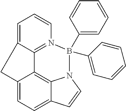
C12=CC=C3C4=C1C1=N(B(C5=CC=CC=C5)(C5=CC=CC=C5)N4C=C3)C=CC=C1C2
